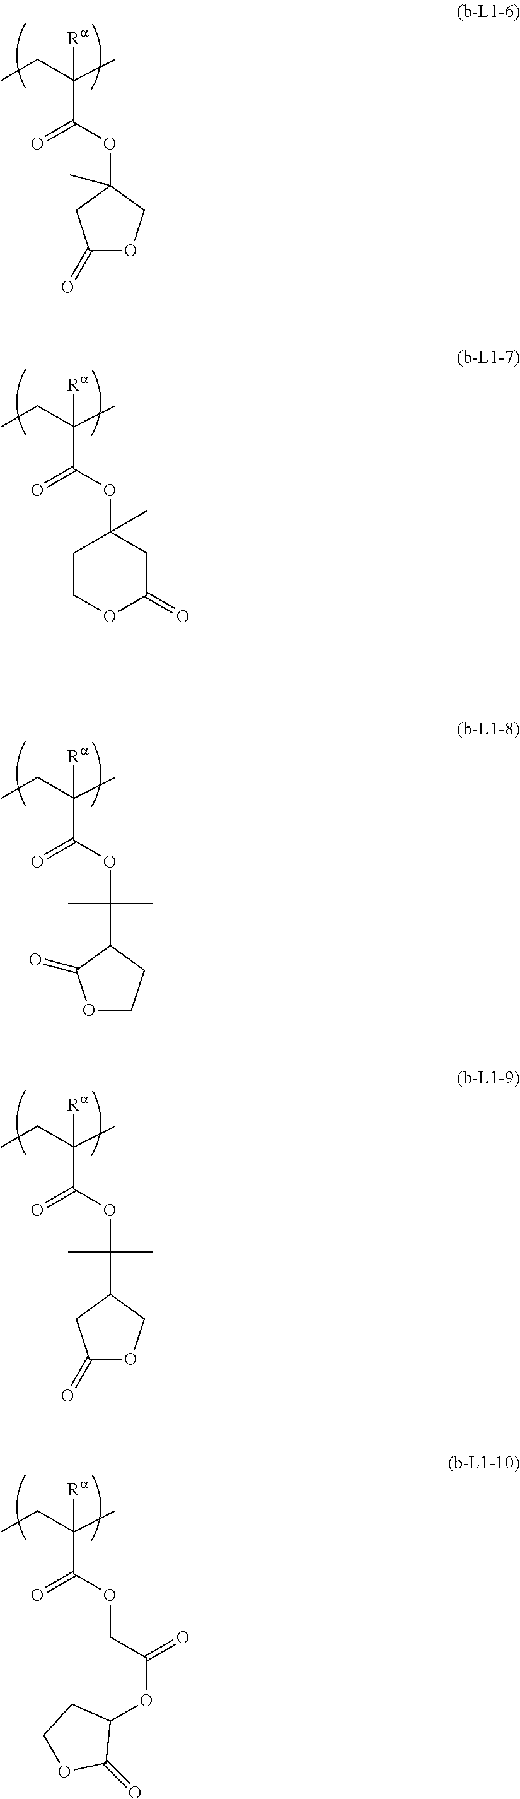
CCC(C)(C(OC1(C)CCOC(=O)C1)=O)[Ra].CCC(C)(C(OC1(C)CC(=O)OC1)=O)[Ra].CCC(C)(C(OC(C1C(=O)OCC1)(C)C)=O)[Ra].CCC(C)(C(OC(C1CC(=O)OC1)(C)C)=O)[Ra].CCC(C)(C(OCC(OC1CCOC1=O)=O)=O)[Ra]
